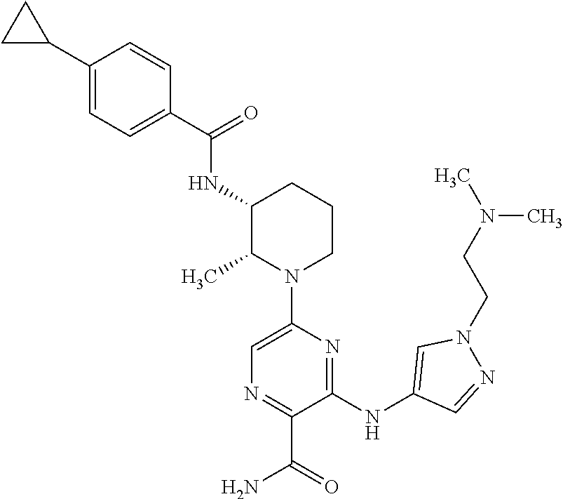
C1=CC(C(=O)NC2C(C)N(C3=CN=C(C(=O)N)C(NC4=CN(CCN(C)C)N=C4)=N3)CCC2)=CC=C1C1CC1
